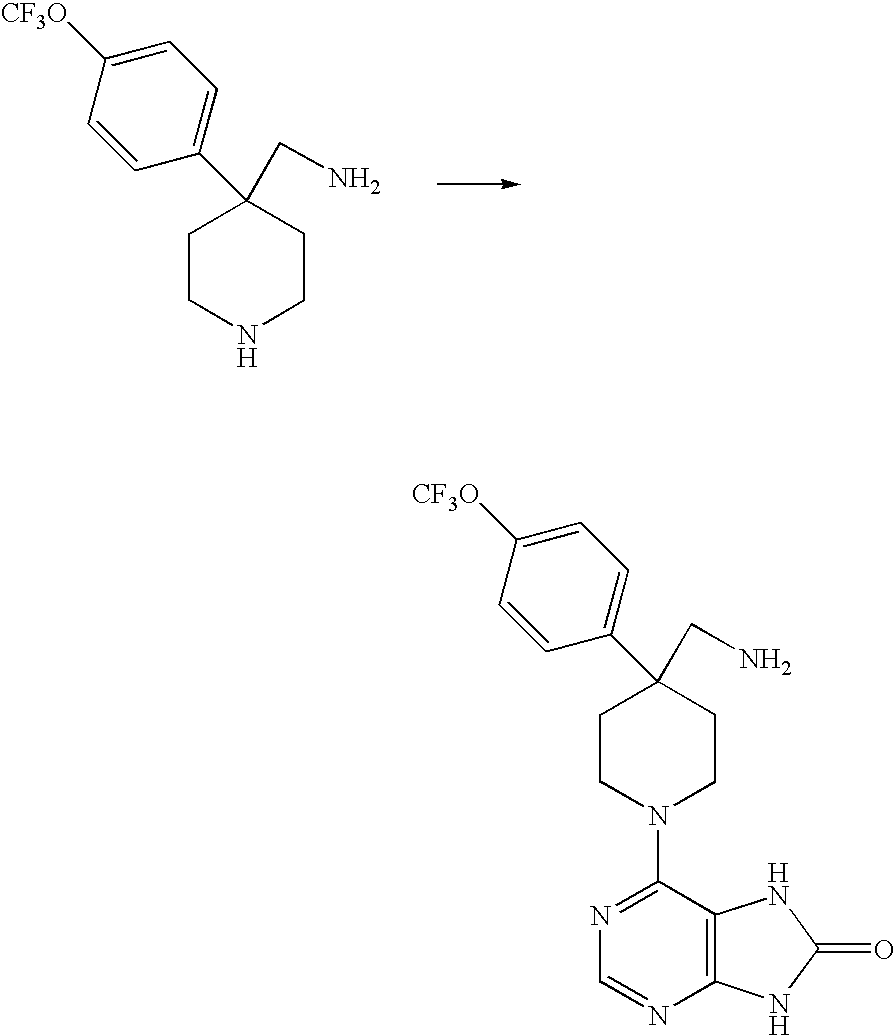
C1CNCCC1(CN)C1=CC=C([CF3O])C=C1.C1CN(C2=NC=NC3=C2NC(=O)N3)CCC1(CN)C1=CC=C([CF3O])C=C1
